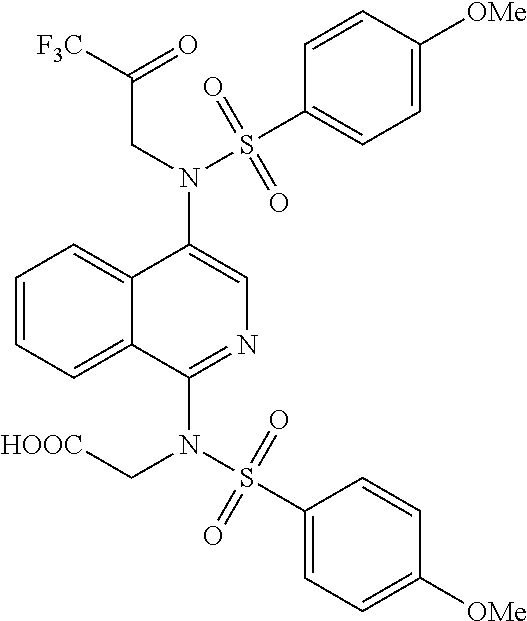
N(C1=CN=C(N(S(C2=CC=C([OMe])C=C2)(=O)=O)C[HOOC])C2=CC=CC=C12)(CC(=O)[F3C])S(C1=CC=C([OMe])C=C1)(=O)=O
